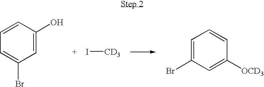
C1=C(Br)C=C(O)C=C1.I[CD3].C1=C(Br)C=C([OCD3])C=C1
